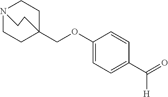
C(C12CCN(CC1)CC2)OC1=CC=C(C(=O)[H])C=C1
